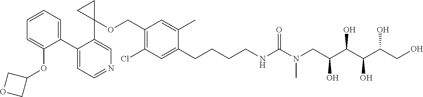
C1(C2=CC=CC=C2OC2COC2)=CC=NC=C1C1(OCC2=C(Cl)C=C(CCCCNC(N(CC(C(C(C(CO)O)O)O)O)C)=O)C(C)=C2)CC1
